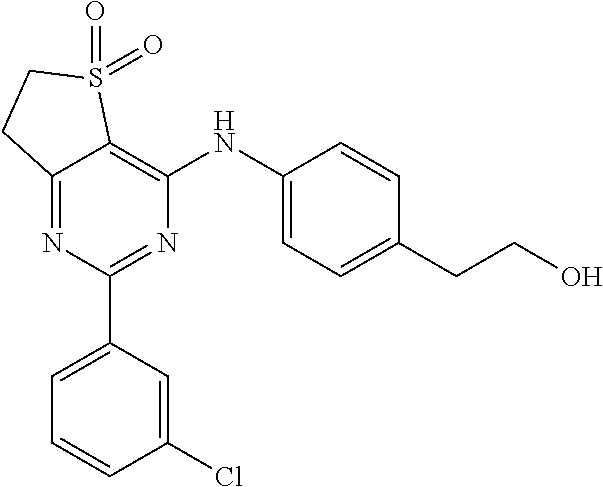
C12=NC(C3=CC=CC(Cl)=C3)=NC(NC3=CC=C(CCO)C=C3)=C1S(=O)(=O)CC2
